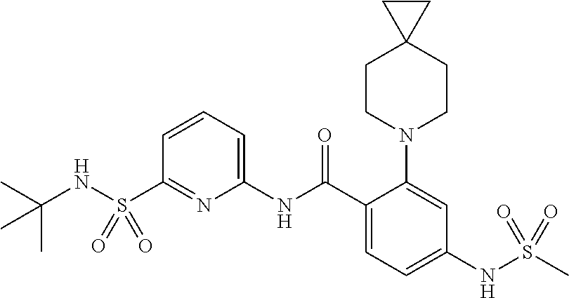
S(C1=NC(NC(C2=CC=C(NS(C)(=O)=O)C=C2N2CCC3(CC2)CC3)=O)=CC=C1)(NC(C)(C)C)(=O)=O
